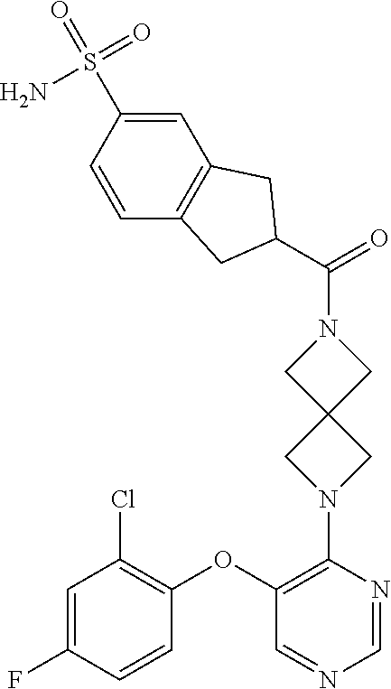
C1=C(S(=O)(=O)N)C=CC2=C1CC(C(=O)N1CC3(C1)CN(C1=C(OC4=C(Cl)C=C(F)C=C4)C=NC=N1)C3)C2
